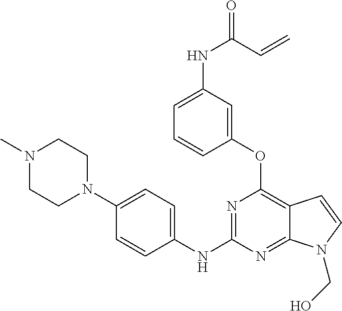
N1=C(NC2=CC=C(N3CCN(C)CC3)C=C2)N=C2C(=C1OC1=CC(NC(=O)C=C)=CC=C1)C=CN2CO
